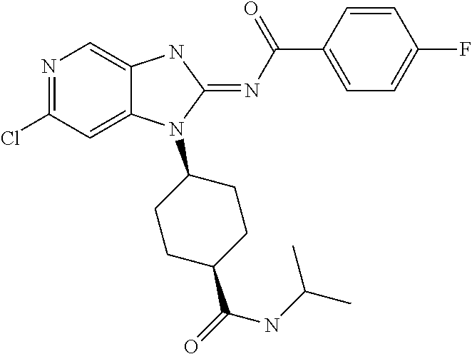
N1=C(Cl)C=C2C(=C1)NC(=NC(C1=CC=C(F)C=C1)=O)N2C1CCC(C(=O)NC(C)C)CC1
